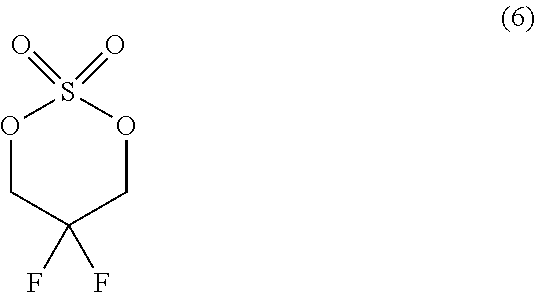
O=S1(=O)OCC(F)(F)CO1
